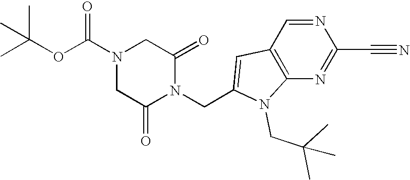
N1=CC2=C(N=C1C#N)N(CC(C)(C)C)C(CN1C(=O)CN(C(OC(C)(C)C)=O)CC1=O)=C2
